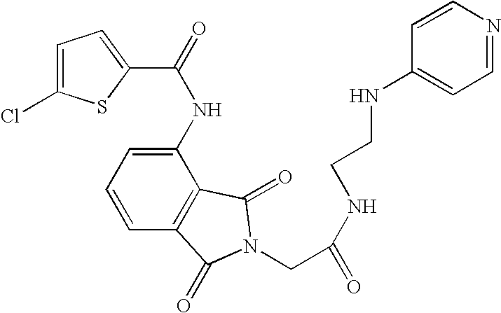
C1=C(Cl)SC(C(=O)NC2=CC=CC3=C2C(=O)N(CC(NCCNC2=CC=NC=C2)=O)C3=O)=C1
